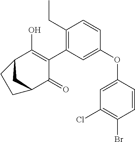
C1(CC)=C(C2=C(O)C3CC(C2=O)CC3)C=C(OC2=CC(Cl)=C(Br)C=C2)C=C1
